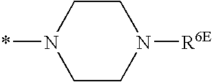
*N1CCN([R6E])CC1
